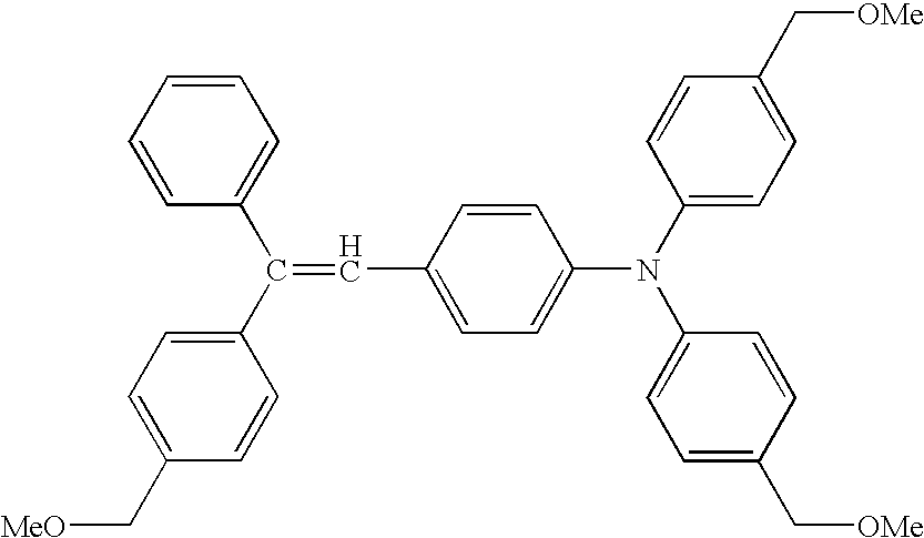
C1=CC(C=C(C2=CC=C(C[MeO])C=C2)C2=CC=CC=C2)=CC=C1N(C1=CC=C(C[OMe])C=C1)C1=CC=C(C[OMe])C=C1
